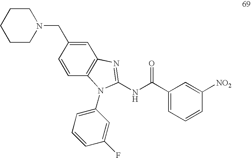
C1=CC(CN2CCCCC2)=CC2=C1N(C1=CC=CC(F)=C1)C(NC(C1=CC=CC([NO2])=C1)=O)=N2
